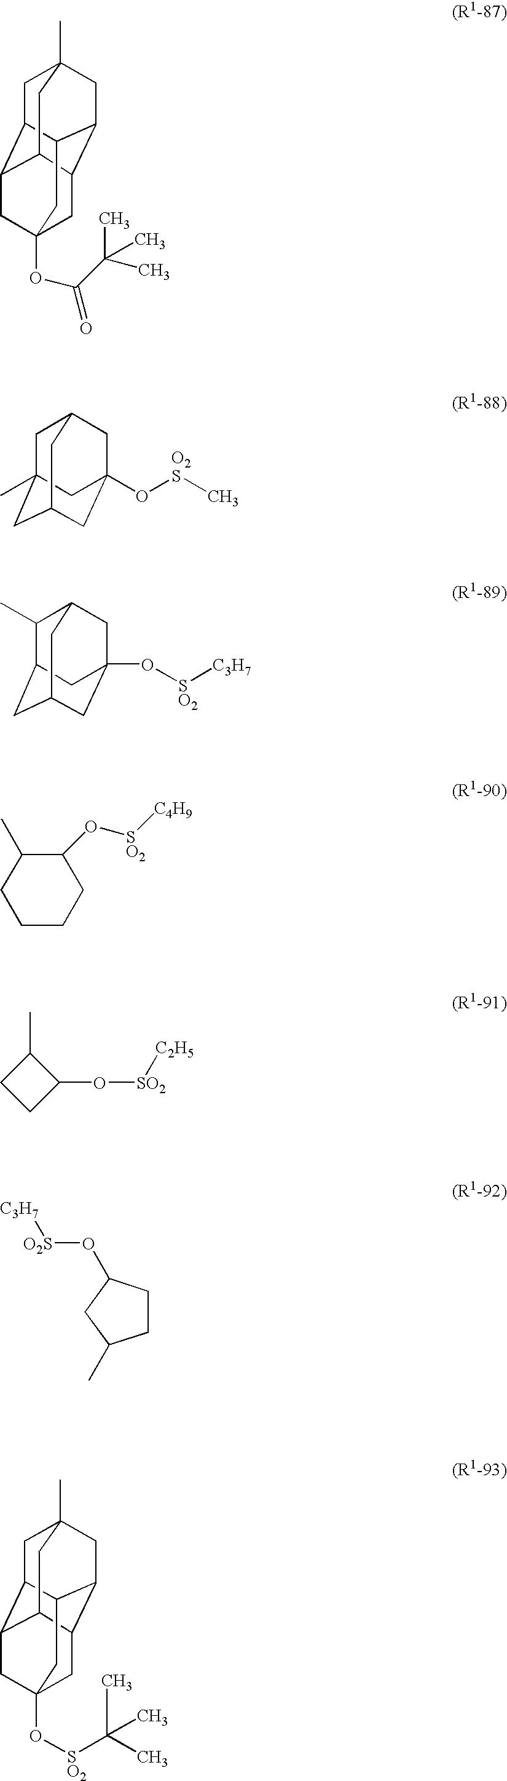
C1C2(C)CC3C4CC5(OC(=O)C(C)(C)C)CC(C1C3C5)C4C2.C1C2(C)CC3CC(O[O2S]C)(CC1C3)C2.C1(C)C2CC3CC(O[SO2][C3H7])(CC1C3)C2.C1CC(O[O2S][C3H7])CC1C.C1C2(C)CC3C4CC5(O[SO2]C(C)(C)C)CC(C1C3C5)C4C2.C1CCC(O[SO2][C4H9])C(C)C1.CC1CCC1O[SO2][C2H5]
